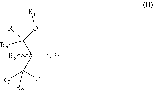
C([OBn])(C([R7])(O)[R8])(C([R5])([R4])O[R1])[R6]
